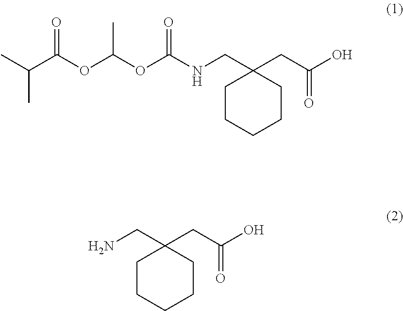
C(C(OC(OC(NCC1(CC(O)=O)CCCCC1)=O)C)=O)(C)C.NCC1(CC(O)=O)CCCCC1
